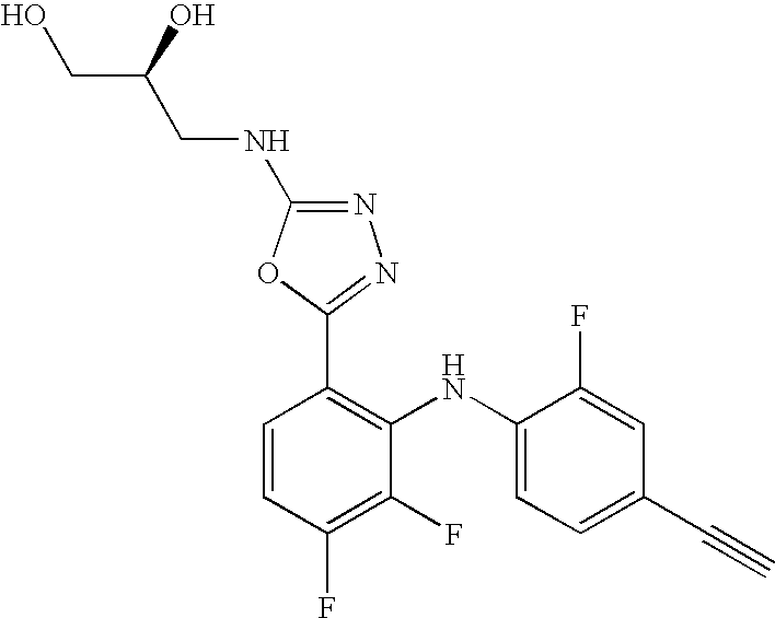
C1(F)=C(F)C(NC2=CC=C(C#C)C=C2F)=C(C2=NN=C(NCC(CO)O)O2)C=C1
